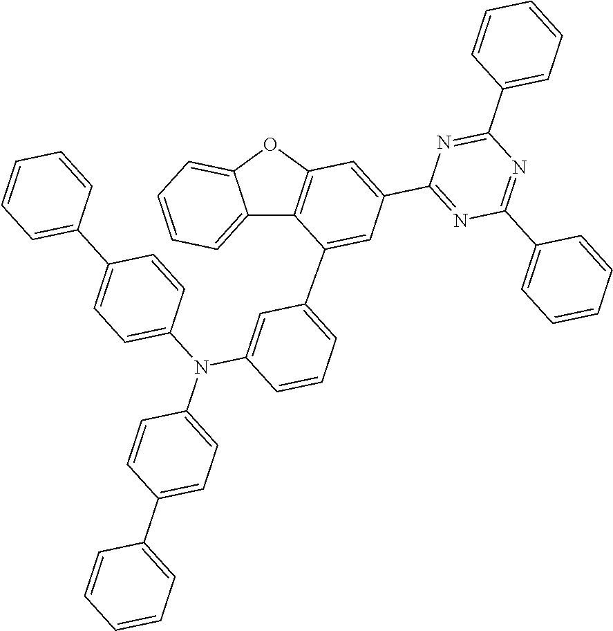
C12=CC=CC=C1OC1=C2C(C2=CC=CC(N(C3=CC=C(C4=CC=CC=C4)C=C3)C3=CC=C(C4=CC=CC=C4)C=C3)=C2)=CC(C2=NC(C3=CC=CC=C3)=NC(C3=CC=CC=C3)=N2)=C1
